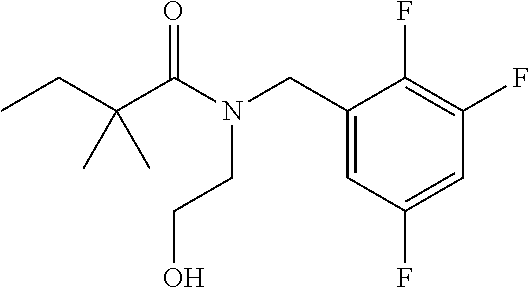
C1(F)=C(F)C(CN(C(C(CC)(C)C)=O)CCO)=CC(F)=C1
